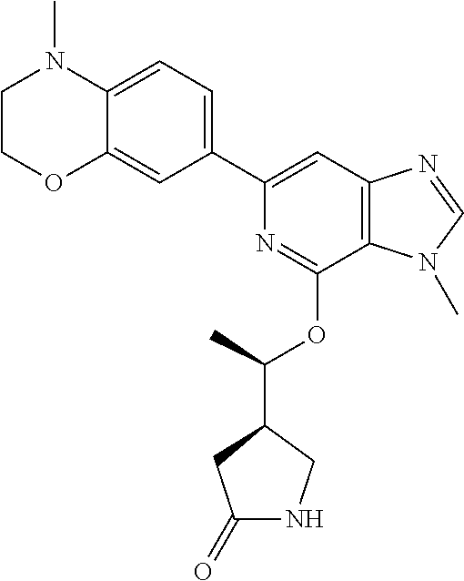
C1(C2=CC3=C(C(OC(C4CC(=O)NC4)C)=N2)N(C)C=N3)=CC=C2C(=C1)OCCN2C
